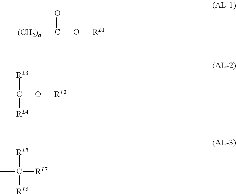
C[(CH2)a]C(O[RL1])=O.CC(O[RL2])([RL3])[RL4].C([RL7])([RL5])([RL6])C
